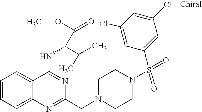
C1=CC=C2C(=C1)C(NC(C(C)C)C(OC)=O)=NC(CN1CCN(S(C3=CC(Cl)=CC(Cl)=C3)(=O)=O)CC1)=N2
